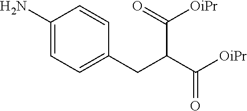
C1=C(N)C=CC(CC(C([OiPr])=O)C([OiPr])=O)=C1
